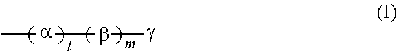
C[a]b[g]
